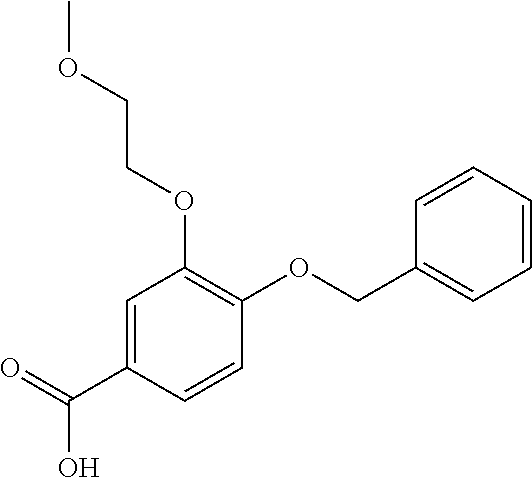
C1=C(C(=O)O)C=CC(OCC2=CC=CC=C2)=C1OCCOC
